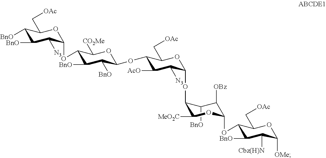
C1([BnO])C(OC2C([N3])C([AcO])C(OC3C([BnO])C([BnO])C(OC4C([N3])C([BnO])C([BnO])C(C[OAc])O4)C([CO2Me])O3)C(C[OAc])O2)C([MeO2C])OC(OC2C([BnO])C([Cbz(H)N])C([OMe])OC2C[OAc])C1[OBz]
